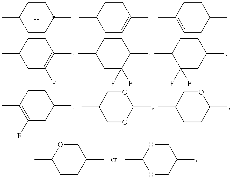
CC1CCC(C)CC1.CC1CC=C(C)CC1.CC1=CCC(C)CC1.CC1CC(F)=C(C)CC1.CC1CC(F)(F)C(C)CC1.CC1C(F)(F)CC(C)CC1.CC1=C(F)CC(C)CC1.CC1COC(C)OC1.CC1CCC(C)OC1.CC1CCC(C)CO1.CC1OCC(C)CO1
